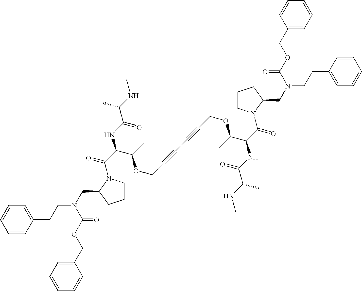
C1=CC=CC(CCN(CC2N(C(C(NC(C(NC)C)=O)C(C)OCC#CC#CCOC(C(C(=O)N3CCCC3CN(CCC3=CC=CC=C3)C(OCC3=CC=CC=C3)=O)NC(C(NC)C)=O)C)=O)CCC2)C(OCC2=CC=CC=C2)=O)=C1
